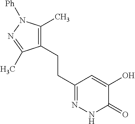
C1(CCC2=NNC(=O)C(O)=C2)=C(C)N([Ph])N=C1C
